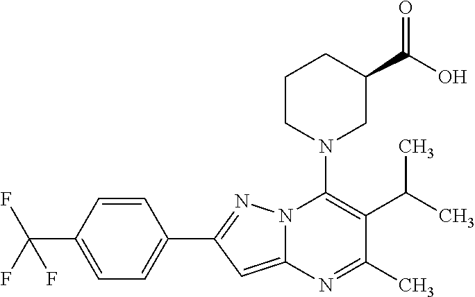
C1=CC(C(F)(F)F)=CC=C1C1=NN2C(=C1)N=C(C)C(C(C)C)=C2N1CC(C(O)=O)CCC1
